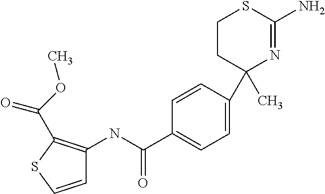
C1=CC(C2(C)N=C(N)SCC2)=CC=C1C(NC1=C(C(OC)=O)SC=C1)=O
